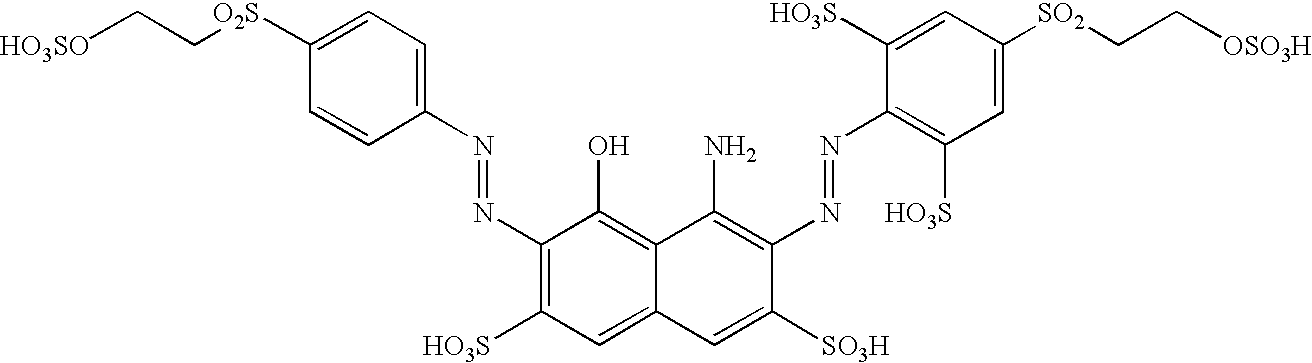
C12=C(O)C(N=NC3=CC=C([O2S]CC[HO3SO])C=C3)=C([HO3S])C=C1C=C([SO3H])C(N=NC1=C([HO3S])C=C([SO2]CC[OSO3H])C=C1[HO3S])=C2N
